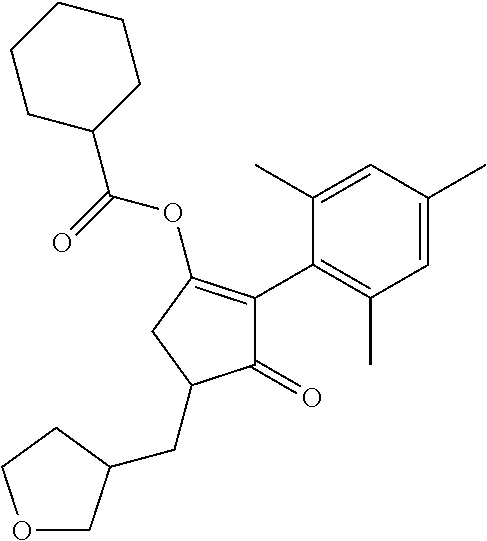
C1(=O)C(C2=C(C)C=C(C)C=C2C)=C(OC(=O)C2CCCCC2)CC1CC1COCC1
